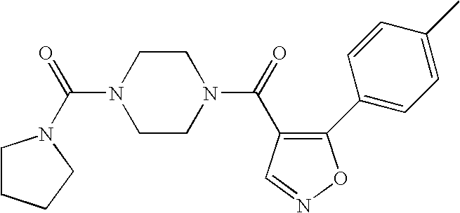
C(N1CCN(C(=O)C2=C(C3=CC=C(C)C=C3)ON=C2)CC1)(=O)N1CCCC1
